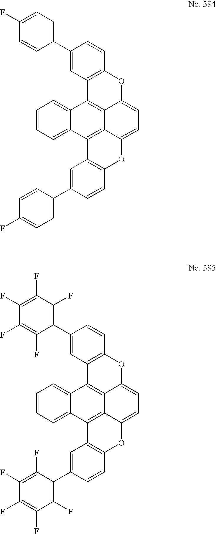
C1=CC=C2C(=C1)C1=C3C4=C2C2=C(OC4=CC=C3OC3=C1C=C(C1=CC=C(F)C=C1)C=C3)C=CC(C1=CC=C(F)C=C1)=C2.C1=CC=C2C(=C1)C1=C3C4=C2C2=C(OC4=CC=C3OC3=C1C=C(C1=C(F)C(F)=C(F)C(F)=C1F)C=C3)C=CC(C1=C(F)C(F)=C(F)C(F)=C1F)=C2
